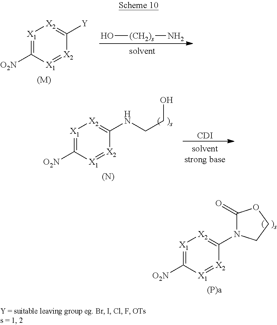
[X1]1=C([O2N])[X1]=[X2]C([Y])=[X2]1.[(M)].O[(CH2)s]N.[X1]1=C([O2N])[X1]=[X2]C(NCCO)=[X2]1.[(N)].[CDI].[X1]1=C([O2N])[X1]=[X2]C(N2C(=O)OCC2)=[X2]1.[(P)a]
